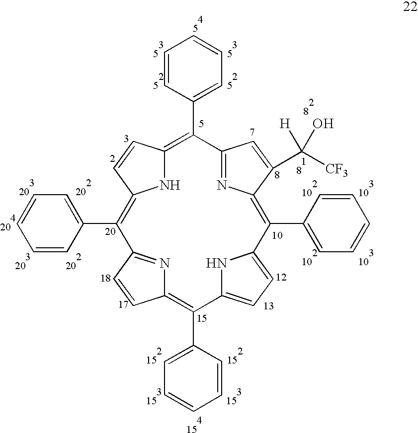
C12=C(C3=CC=CC=C3)C3=NC(=C(C4=CC=CC=C4)C4=CC=C(N4)C(C4=CC=CC=C4)=C4N=C(C(C5=CC=CC=C5)=C(N1)C=C2)C=C4)C(C([CF3])([H])O)=C3
